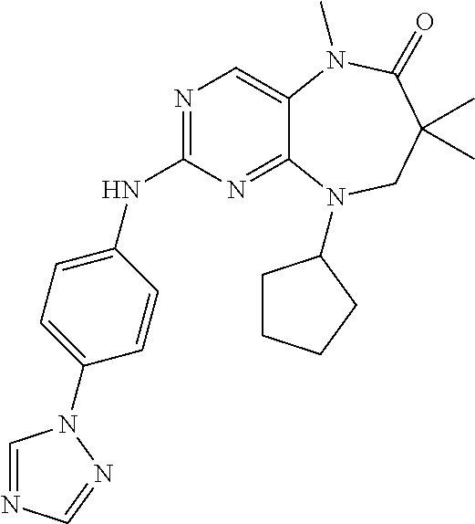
N1=C(NC2=CC=C(N3C=NC=N3)C=C2)N=C2C(=C1)N(C)C(=O)C(C)(C)CN2C1CCCC1
